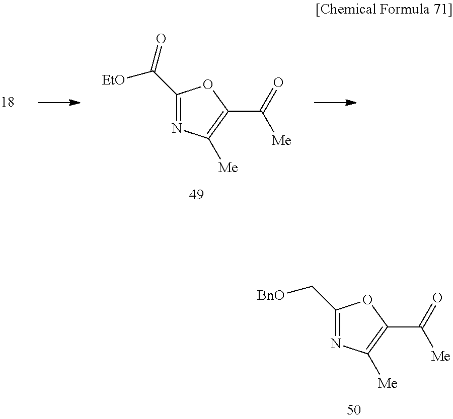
C1(C[BnO])=NC([Me])=C(C([Me])=O)O1.C1(C([EtO])=O)=NC([Me])=C(C([Me])=O)O1
